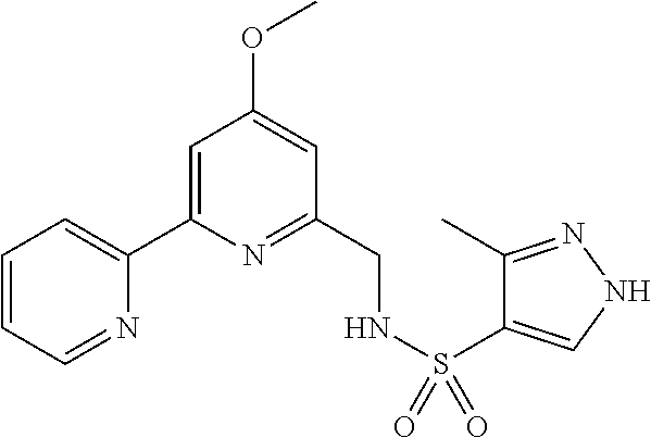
C1=CC=NC(C2=CC(OC)=CC(CNS(=O)(=O)C3=CNN=C3C)=N2)=C1
